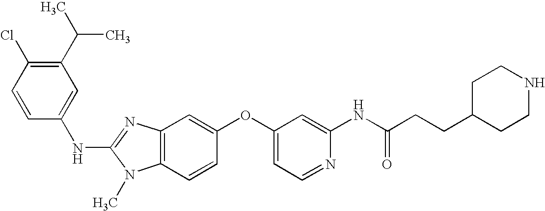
C1(C(C)C)=C(Cl)C=CC(NC2=NC3=C(N2C)C=CC(OC2=CC=NC(NC(CCC4CCNCC4)=O)=C2)=C3)=C1
